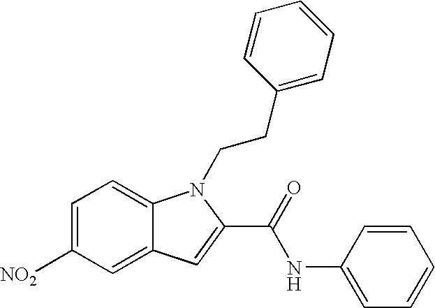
C1=C([NO2])C=C2C(=C1)N(CCC1=CC=CC=C1)C(C(=O)NC1=CC=CC=C1)=C2
